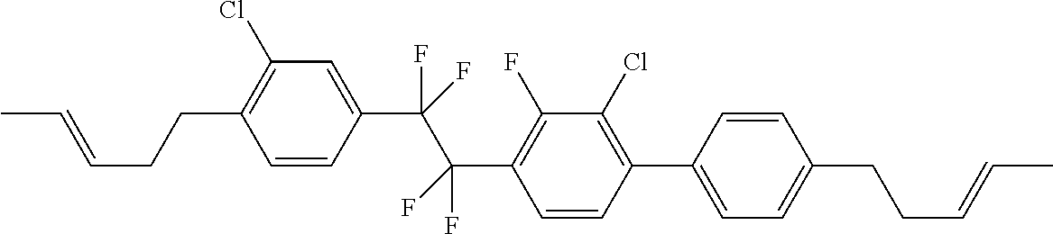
C1(C(C(C2=C(F)C(Cl)=C(C3=CC=C(CCC=CC)C=C3)C=C2)(F)F)(F)F)=CC(Cl)=C(CCC=CC)C=C1
